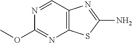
C12=C(N=C(N)S1)C=NC(OC)=N2
